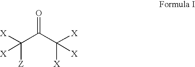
C(C(C([X])([X])[X])=O)([X])([Z])[X]
